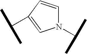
N1(C(C)C)C=CC(C(C)C)=C1
